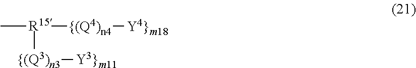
C[R15]([{(Q4)n4][Y4}m18])[{(Q3)n3][Y3}m11]
